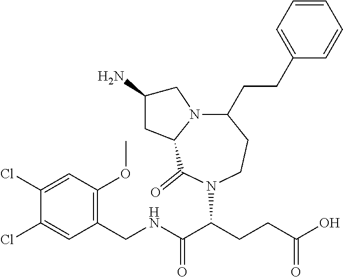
C1(Cl)=CC(OC)=C(CNC(C(CCC(O)=O)N2C(=O)C3N(CC(N)C3)C(CCC3=CC=CC=C3)CC2)=O)C=C1Cl
